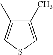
C1(C)=CSC=C1C
